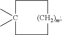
C1[(CH2)m]CCC(C)(C)C1
